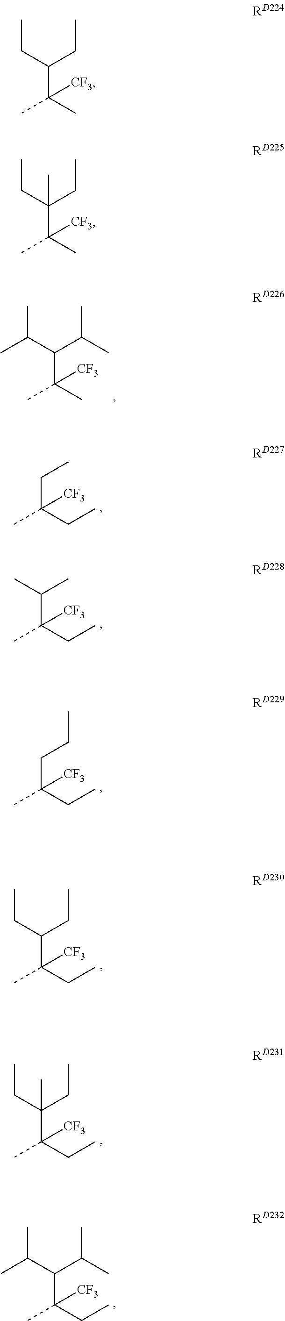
CC(C(C(C)C)C(C)(C)[CF3])C.C(C)C(C)(CC)[CF3].C(C)(C(C)(CC)[CF3])C.C(CC)C(C)(CC)[CF3].C(CC)(C(C)(CC)[CF3])CC.C(CC)(C(C)(CC)[CF3])(CC)C.C(C(C)C)(C(C)(CC)[CF3])C(C)C.CCC(CC)C(C)(C)[CF3].CCC(CC)(C(C)(C)[CF3])C
